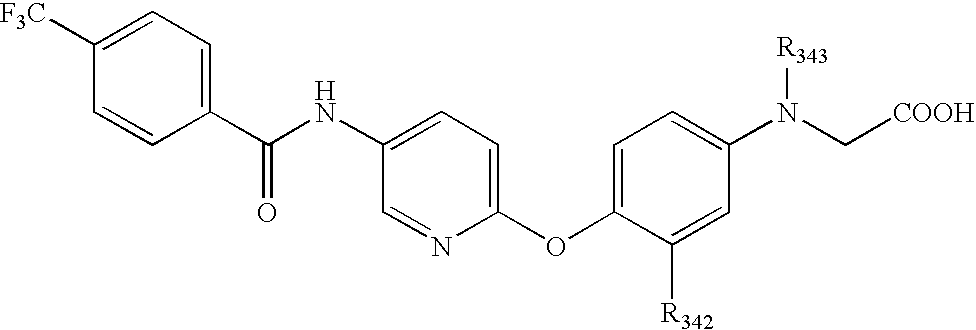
C1(NC(C2=CC=C([F3C])C=C2)=O)=CC=C(OC2=CC=C(N(C[COOH])[R343])C=C2[R342])N=C1
